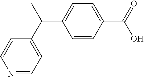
C1=CN=CC=C1C(C)C1=CC=C(C(O)=O)C=C1
